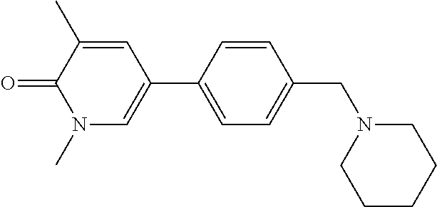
C1=C(C2=CN(C)C(=O)C(C)=C2)C=CC(CN2CCCCC2)=C1
